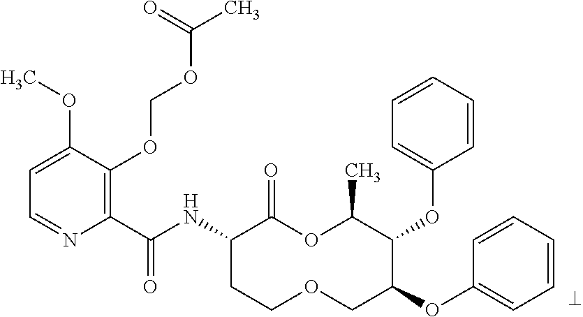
C1(C(NC2CCOCC(OC3=CC=CC=C3)C(OC3=CC=CC=C3)C(C)OC2=O)=O)=C(OCOC(C)=O)C(OC)=CC=N1
